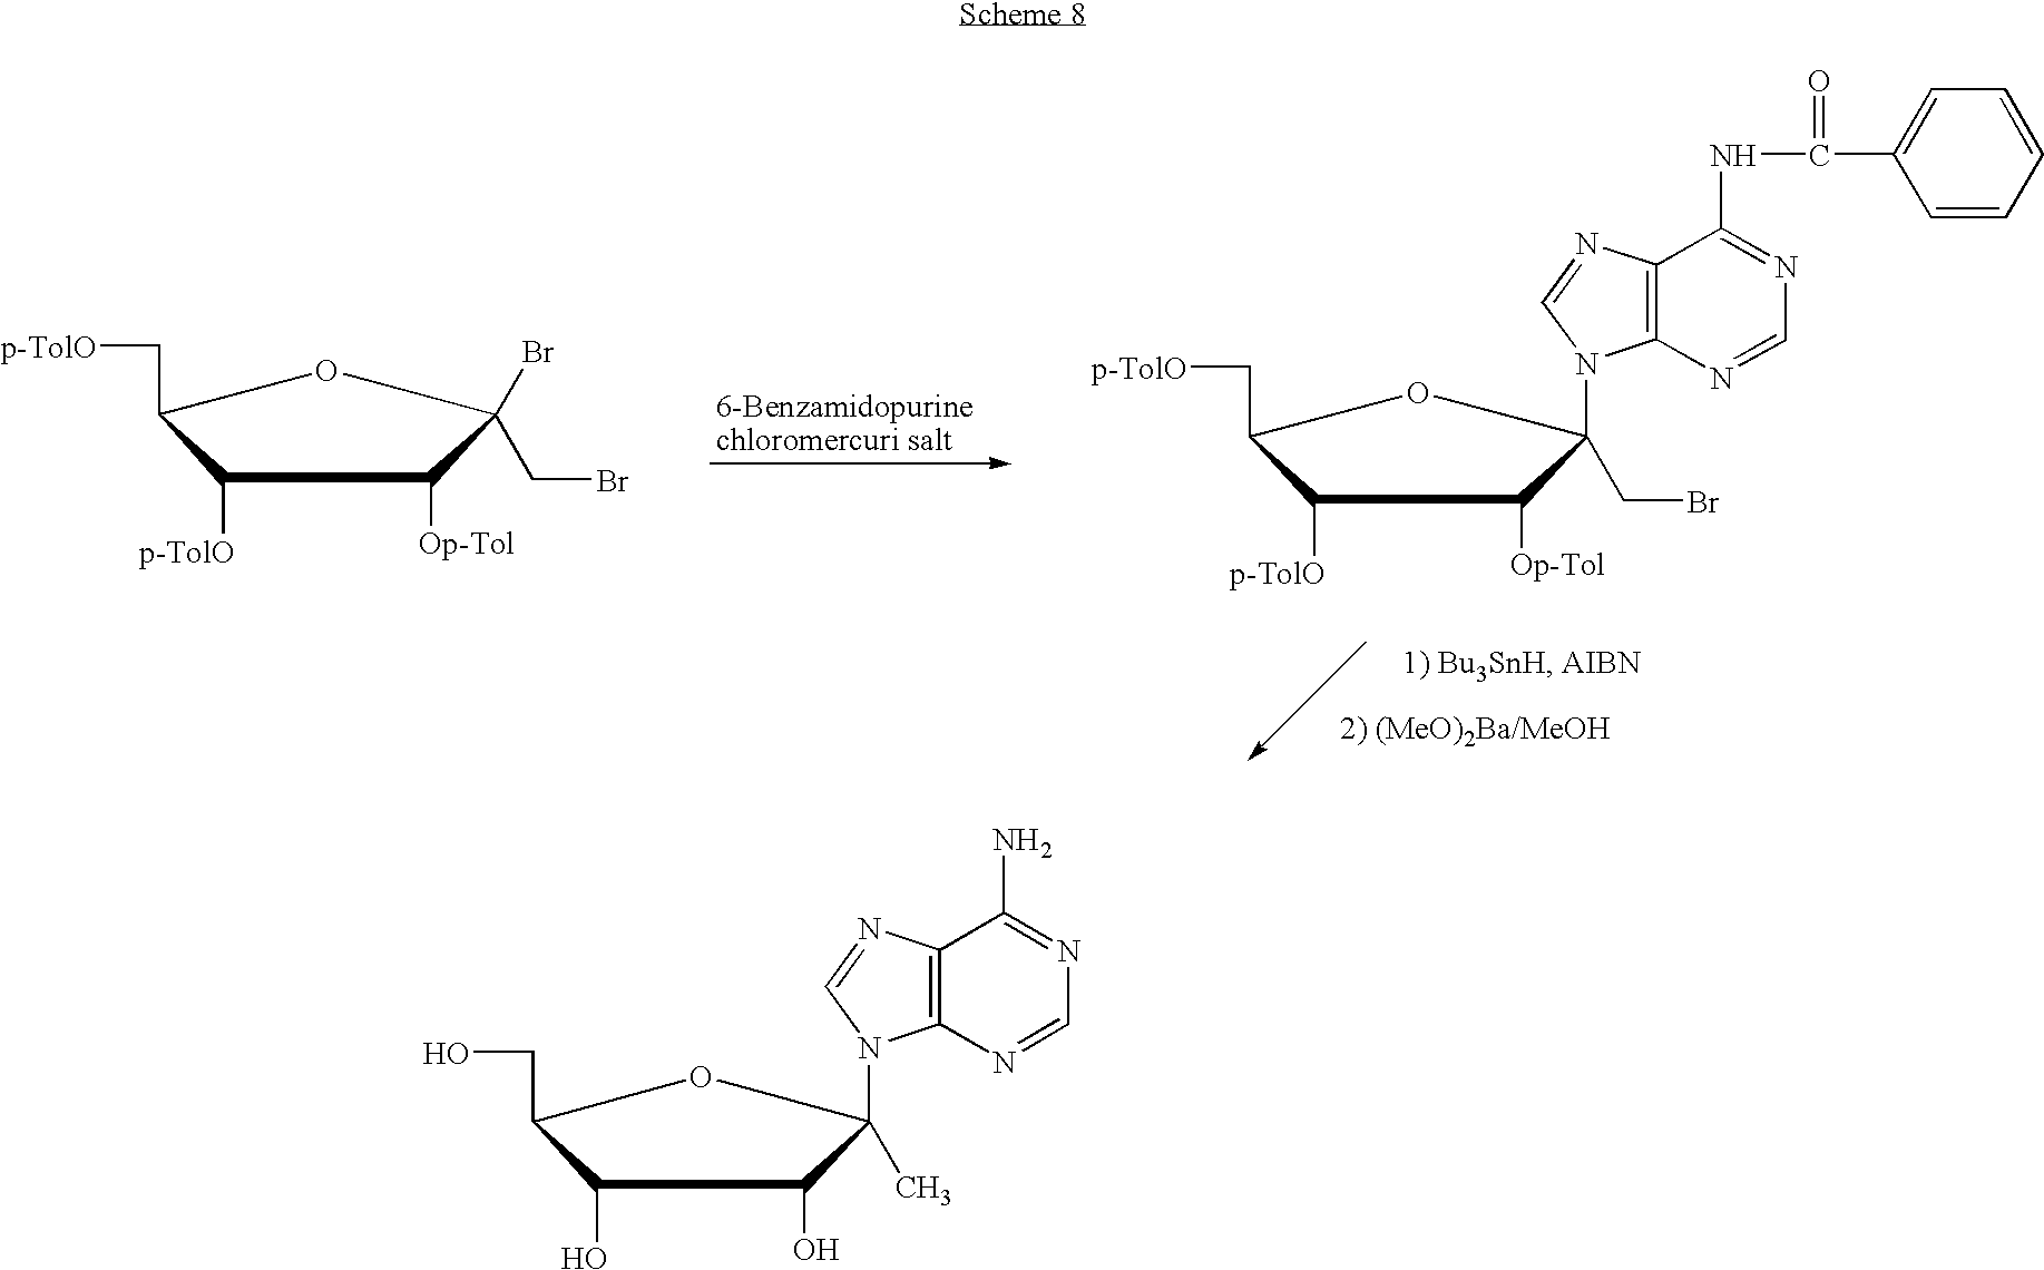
C1([p-TolO])C(C[p-TolO])OC(CBr)(Br)C1[Op-Tol].C1([p-TolO])C(C[p-TolO])OC(CBr)(N2C3=C(N=C2)C(NC(=O)C2=CC=CC=C2)=NC=N3)C1[Op-Tol].C1(O)C(CO)OC(C)(N2C3=C(N=C2)C(N)=NC=N3)C1O
